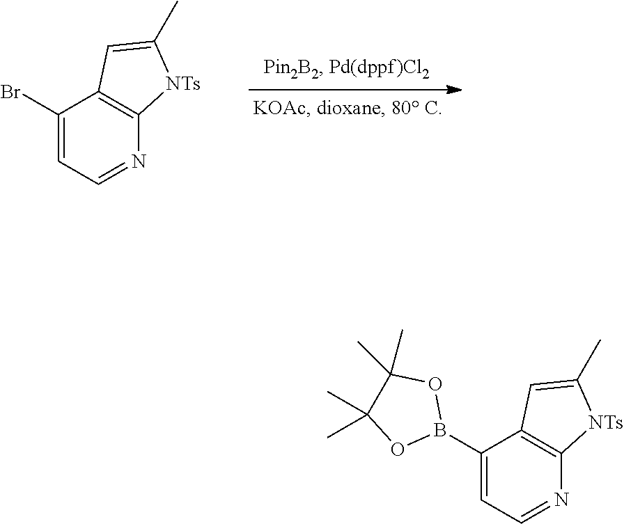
B1(C2=CC=NC3=C2C=C(C)[NTs]3)OC(C)(C)C(C)(C)O1.BrC1=CC=NC2=C1C=C(C)[NTs]2
